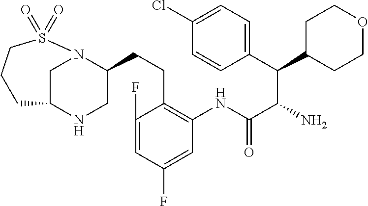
C1C2NCC(CCC3=C(NC(C(N)C(C4=CC=C(Cl)C=C4)C4CCOCC4)=O)C=C(F)C=C3F)N1S(=O)(=O)CCC2
